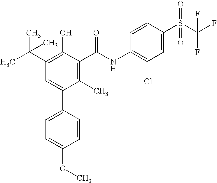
C1(C(C)(C)C)=C(O)C(C(NC2=C(Cl)C=C(S(C(F)(F)F)(=O)=O)C=C2)=O)=C(C)C(C2=CC=C(OC)C=C2)=C1
